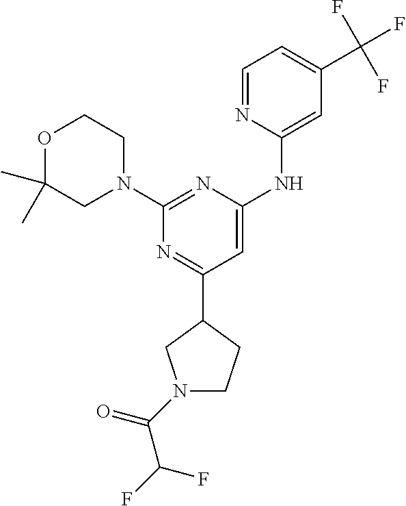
C1=NC(NC2=CC(C3CCN(C(=O)C(F)F)C3)=NC(N3CCOC(C)(C)C3)=N2)=CC(C(F)(F)F)=C1
